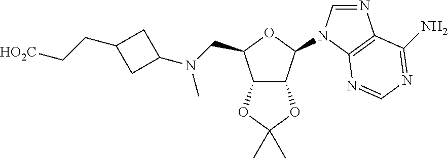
C12C(C(N3C=NC4=C3N=CN=C4N)OC1CN(C1CC(CC[HO2C])C1)C)OC(C)(C)O2
